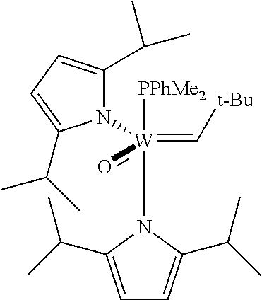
C1=C(C(C)C)N([W]([PPhMe2])(=C[t-Bu])(N2C(C(C)C)=CC=C2C(C)C)=O)C(C(C)C)=C1
